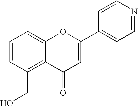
C1=CC(CO)=C2C(=C1)OC(C1=CC=NC=C1)=CC2=O
